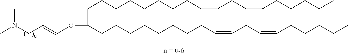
C(CCCCCCC=CCC=CCCCCC)CC(CCCCCCCCC=CCC=CCCCCC)OC=CCN(C)C
